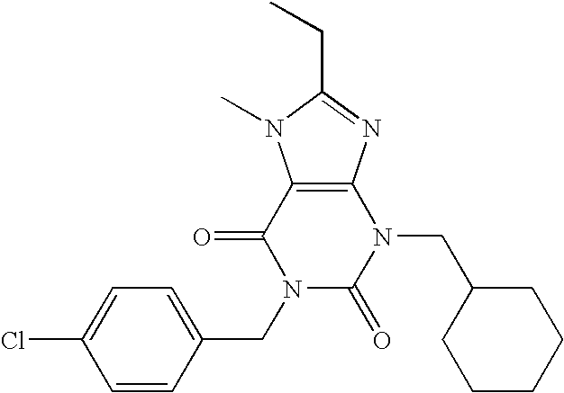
C12=C(N=C(CC)N1C)N(CC1CCCCC1)C(=O)N(CC1=CC=C(Cl)C=C1)C2=O
